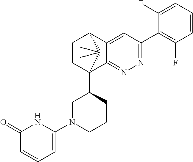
C1(F)=CC=CC(F)=C1C1=NN=C2C(=C1)C1CCC2(C2CN(C3=CC=CC(=O)N3)CCC2)C1(C)C
